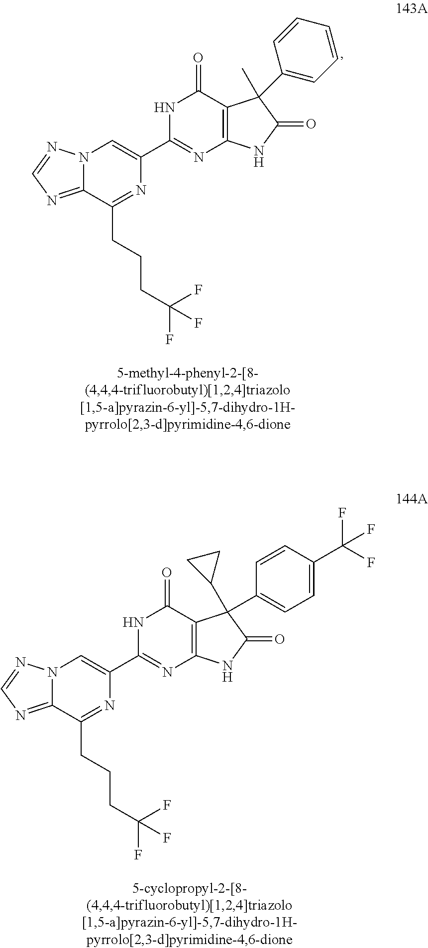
C12=NC=NN1C=C(C1=NC3=C(C(=O)N1)C(C)(C1=CC=CC=C1)C(=O)N3)N=C2CCCC(F)(F)F.C12=NC=NN1C=C(C1=NC3=C(C(=O)N1)C(C1CC1)(C1=CC=C(C(F)(F)F)C=C1)C(=O)N3)N=C2CCCC(F)(F)F
